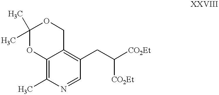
C12=C(C)N=CC(CC([CO2Et])[CO2Et])=C1COC(C)(C)O2
